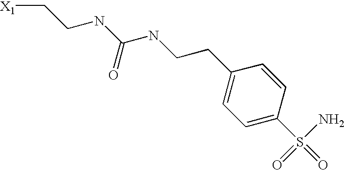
[X1]CCNC(NCCC1=CC=C(S(=O)(N)=O)C=C1)=O
